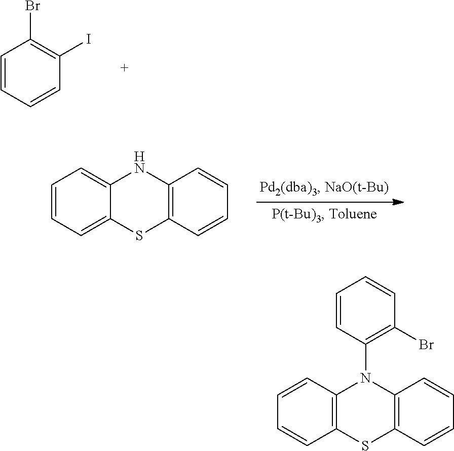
C1=CC=C2C(=C1)NC1=C(S2)C=CC=C1.C1=CC=CC(I)=C1Br.C1=CC2=C(C=C1)SC1=C(N2C2=C(Br)C=CC=C2)C=CC=C1
